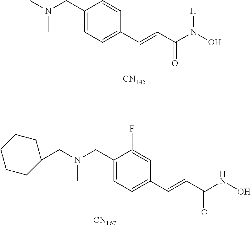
[CN145].C1(CN(C)C)=CC=C(C=CC(N(O)[H])=O)C=C1.[CN167].C1CCC(CN(CC2=CC=C(C=CC(NO)=O)C=C2F)C)CC1
